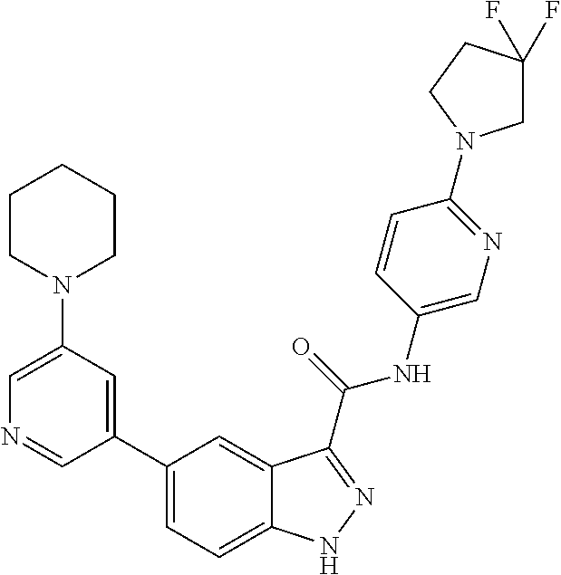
C1(N2CCCCC2)=CN=CC(C2=CC=C3C(=C2)C(C(NC2=CN=C(N4CC(F)(F)CC4)C=C2)=O)=NN3)=C1
